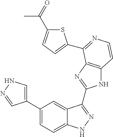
C1(C2=CNN=C2)=CC=C2C(=C1)C(C1=NC3=C(N1)C=CN=C3C1=CC=C(C(=O)C)S1)=NN2
